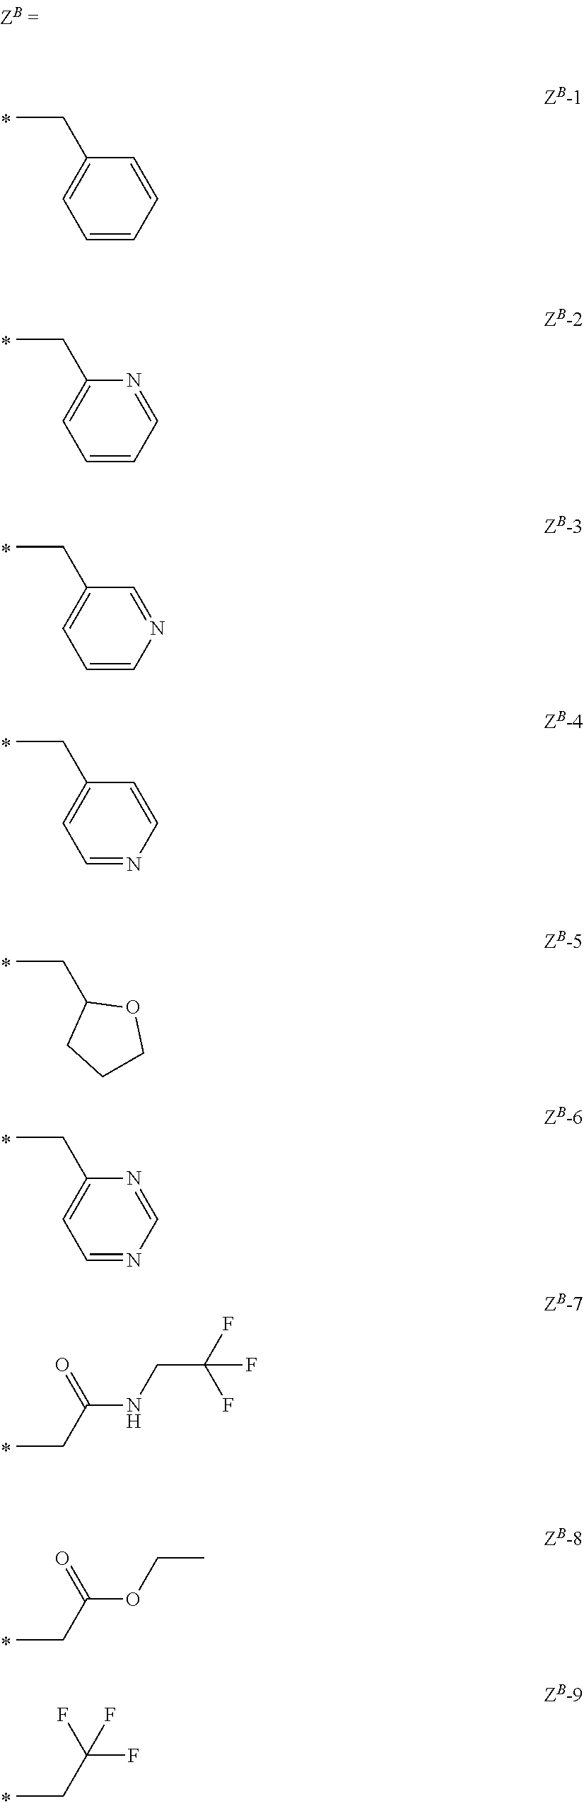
CCC1=CC=CC=C1.CCC1=CC=CC=N1.CCC1=CC=CN=C1.CCC1=CC=NC=C1.CCC1CCCO1.CCC1=CC=NC=N1.CCC(NCC(F)(F)F)=O.CCC(=O)OCC.CCC(F)(F)F
